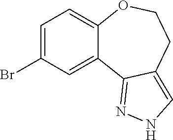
C12=NNC=C1CCOC1=CC=C(Br)C=C21
